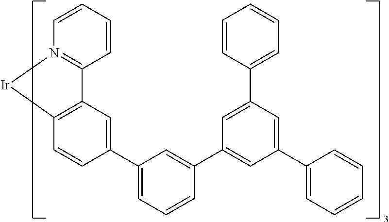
C1=CC=CN2=C1C1=C(C=CC(C3=CC=CC(C4=CC(C5=CC=CC=C5)=CC(C5=CC=CC=C5)=C4)=C3)=C1)[Ir]2
